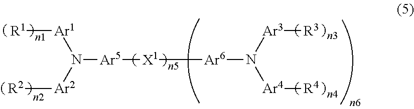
[R1][Ar1]N([Ar2][R2])[Ar5][X1][Ar6]N([Ar3][R3])[Ar4][R4]
